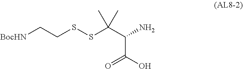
[BocHN]CCSSC(C(N)C(O)=O)(C)C
